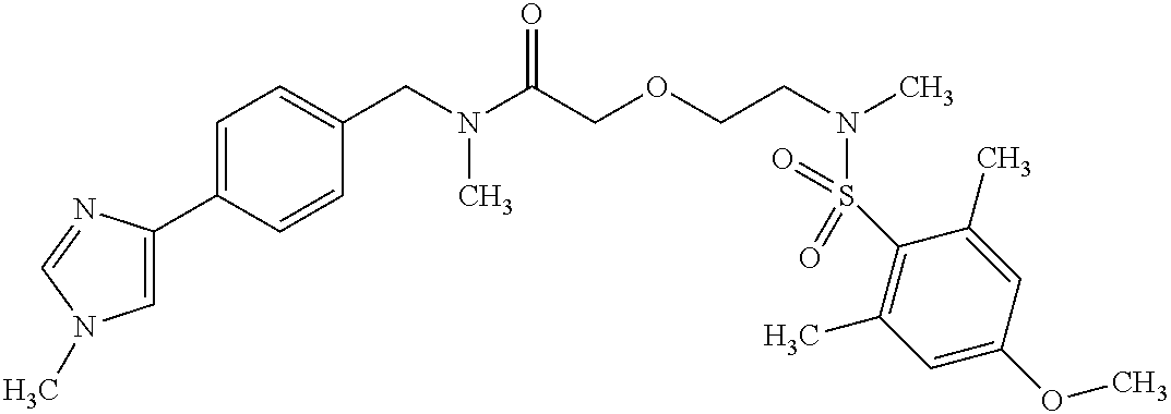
C1=C(C2=CN(C)C=N2)C=CC(CN(C(COCCN(C)S(C2=C(C)C=C(OC)C=C2C)(=O)=O)=O)C)=C1
